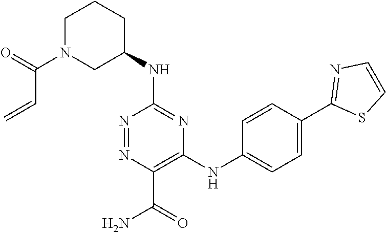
C1(NC2=NC(NC3=CC=C(C4=NC=CS4)C=C3)=C(C(=O)N)N=N2)CCCN(C(C=C)=O)C1
